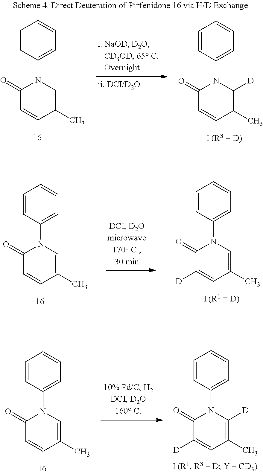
C1(=O)C=CC(C)=CN1C1=CC=CC=C1.C1(=O)C=CC(C)=C([D])N1C1=CC=CC=C1.C1(=O)C=CC(C)=CN1C1=CC=CC=C1.C1(=O)C([D])=CC(C)=CN1C1=CC=CC=C1.C1(=O)C=CC(C)=CN1C1=CC=CC=C1.C1(=O)C([D])=CC(C)=C([D])N1C1=CC=CC=C1
